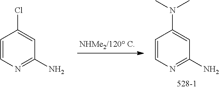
C1=CN=C(N)C=C1Cl.C1=CN=C(N)C=C1N(C)C
